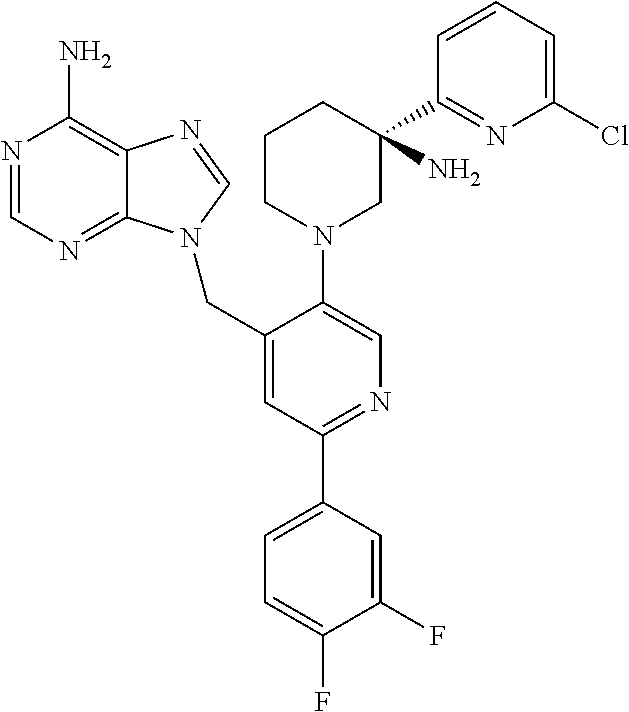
C12=C(N)N=CN=C1N(CC1=CC(C3=CC=C(F)C(F)=C3)=NC=C1N1CC(C3=NC(Cl)=CC=C3)(N)CCC1)C=N2
